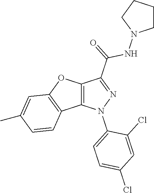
C12=C(N(C3=CC=C(Cl)C=C3Cl)N=C1C(=O)NN1CCCC1)C1=C(O2)C=C(C)C=C1
